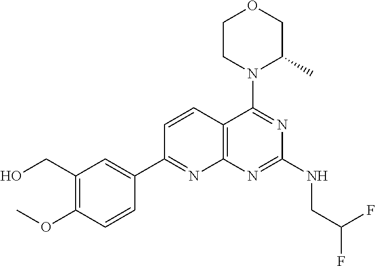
C1=CC2=C(N=C1C1=CC(CO)=C(OC)C=C1)N=C(NCC(F)F)N=C2N1C(C)COCC1
